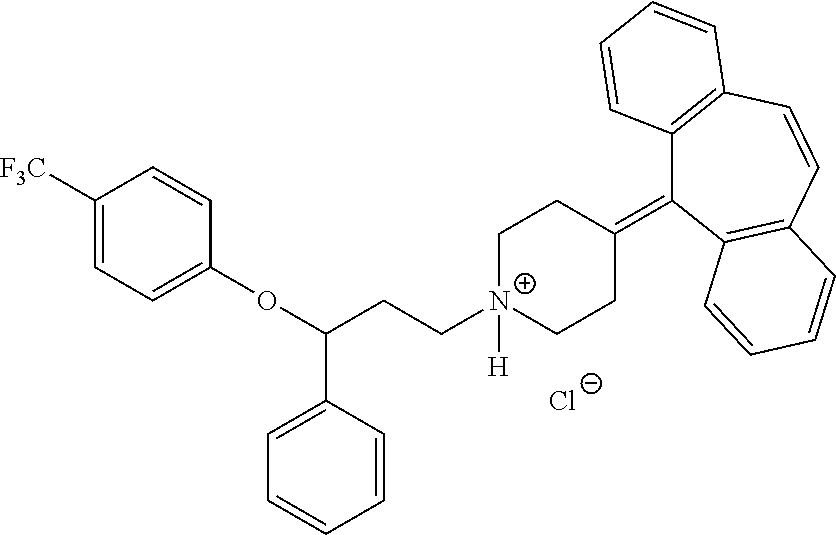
C1([F3C])=CC=C(OC(CC[N+]2([H])CCC(=C3C4=C(C=CC5=C3C=CC=C5)C=CC=C4)CC2)C2=CC=CC=C2)C=C1.[Cl-]
